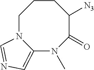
C1N2C(=CN=C2)N(C)C(=O)C([N3])CC1
